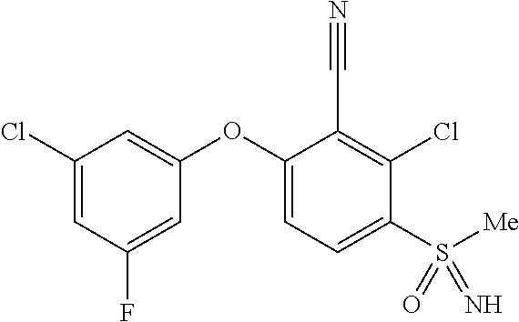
C1(Cl)=CC(F)=CC(OC2=CC=C(S([Me])(=O)=N)C(Cl)=C2C#N)=C1
